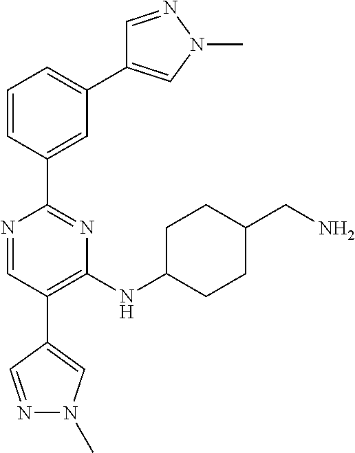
N1=CC(C2=CN(C)N=C2)=C(NC2CCC(CN)CC2)N=C1C1=CC(C2=CN(C)N=C2)=CC=C1
